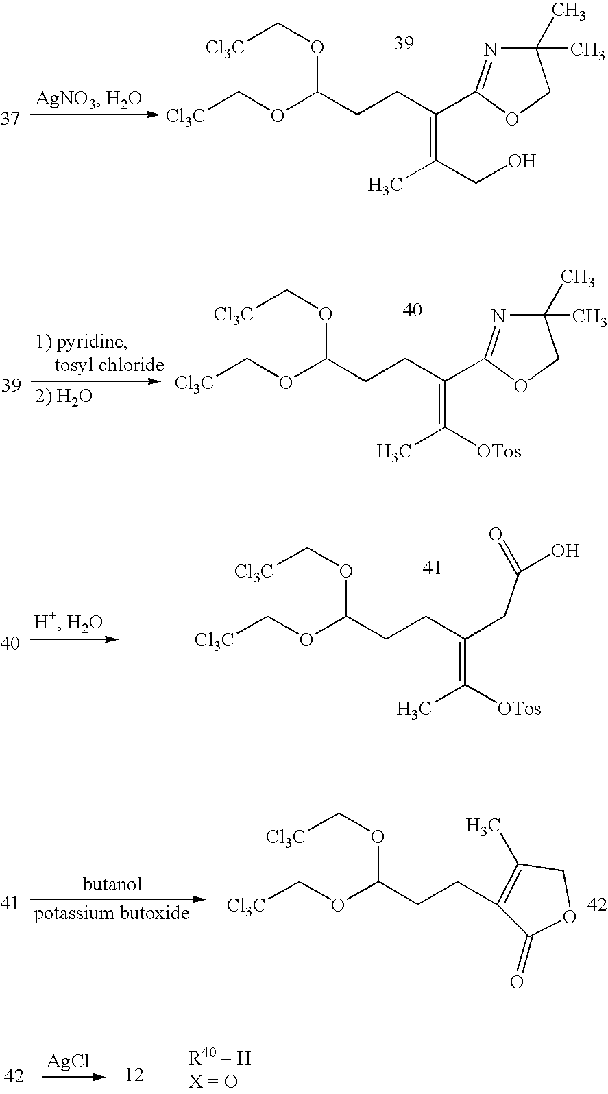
C1(C)(C)N=C(C(CCC(OC[Cl3C])OC[Cl3C])=C(CO)C)OC1.C1(C)(C)N=C(C(CCC(OC[Cl3C])OC[Cl3C])=C([OTos])C)OC1.C(CC(CCC(OC[Cl3C])OC[Cl3C])=C([OTos])C)(O)=O.C(CC(OC[Cl3C])OC[Cl3C])C1=C(C)COC1=O.[AgCl]
